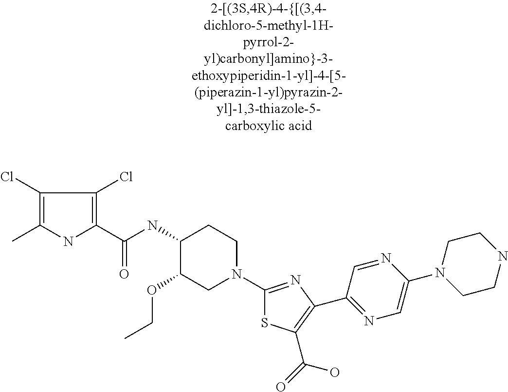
C1(Cl)=C(C)NC(C(NC2C(OCC)CN(C3=NC(C4=NC=C(N5CCNCC5)N=C4)=C(C(=O)O)S3)CC2)=O)=C1Cl
